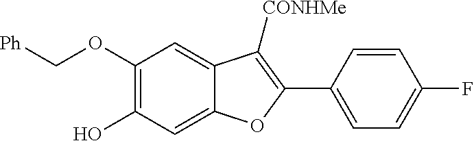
C12=CC(OC[Ph])=C(O)C=C1OC(C1=CC=C(F)C=C1)=C2[CONHMe]
